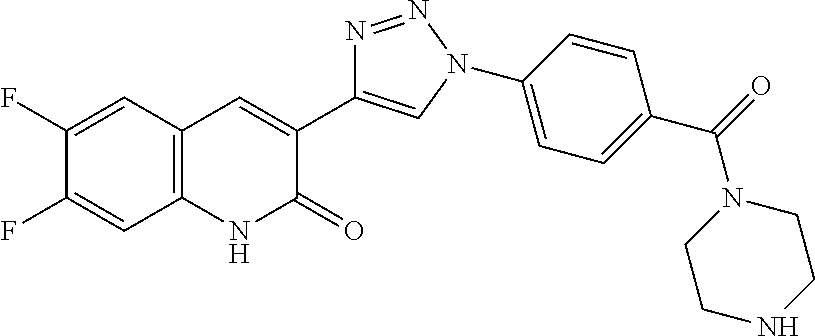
C1(F)=CC2=C(C=C1F)NC(=O)C(C1=CN(C3=CC=C(C(=O)N4CCNCC4)C=C3)N=N1)=C2
